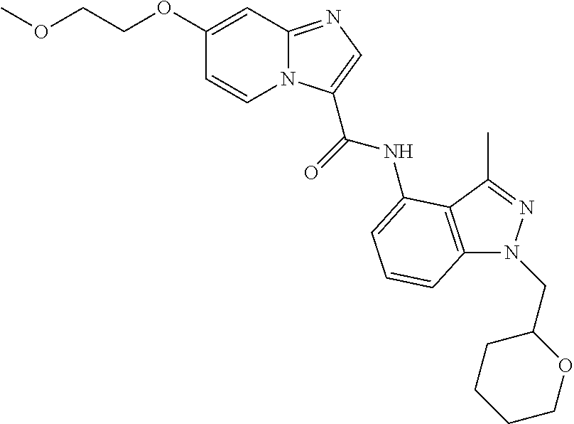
C1(OCCOC)=CC2=NC=C(C(=O)NC3=CC=CC4=C3C(C)=NN4CC3CCCCO3)N2C=C1
